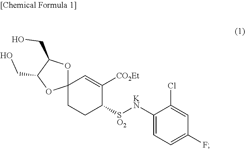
C1CC([SO2][KN]C2=CC=C(F)C=C2Cl)C([CO2Et])=CC12OC(CO)C(CO)O2
